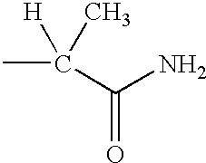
CC(C(N)=O)(C)[H]
